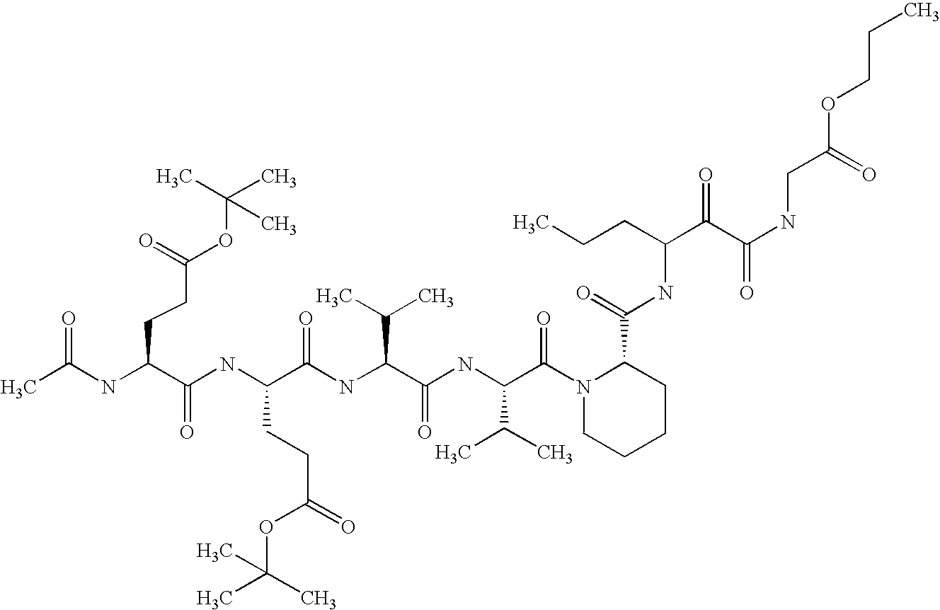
CC(NC(C(NC(C(NC(C(C)C)C(=O)NC(C(C)C)C(=O)N1CCCCC1C(=O)NC(CCC)C(C(NCC(OCCC)=O)=O)=O)=O)CCC(=O)OC(C)(C)C)=O)CCC(OC(C)(C)C)=O)=O
